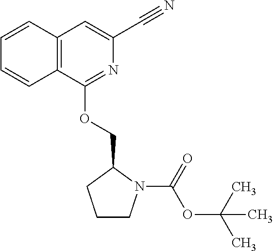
C1=CC2=C(C=C1)C(OCC1CCCN1C(OC(C)(C)C)=O)=NC(C#N)=C2
